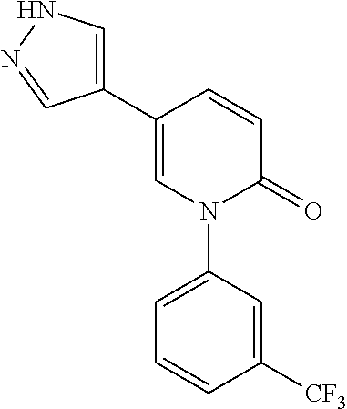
C1=CC(C2=CNN=C2)=CN(C2=CC=CC([CF3])=C2)C1=O
